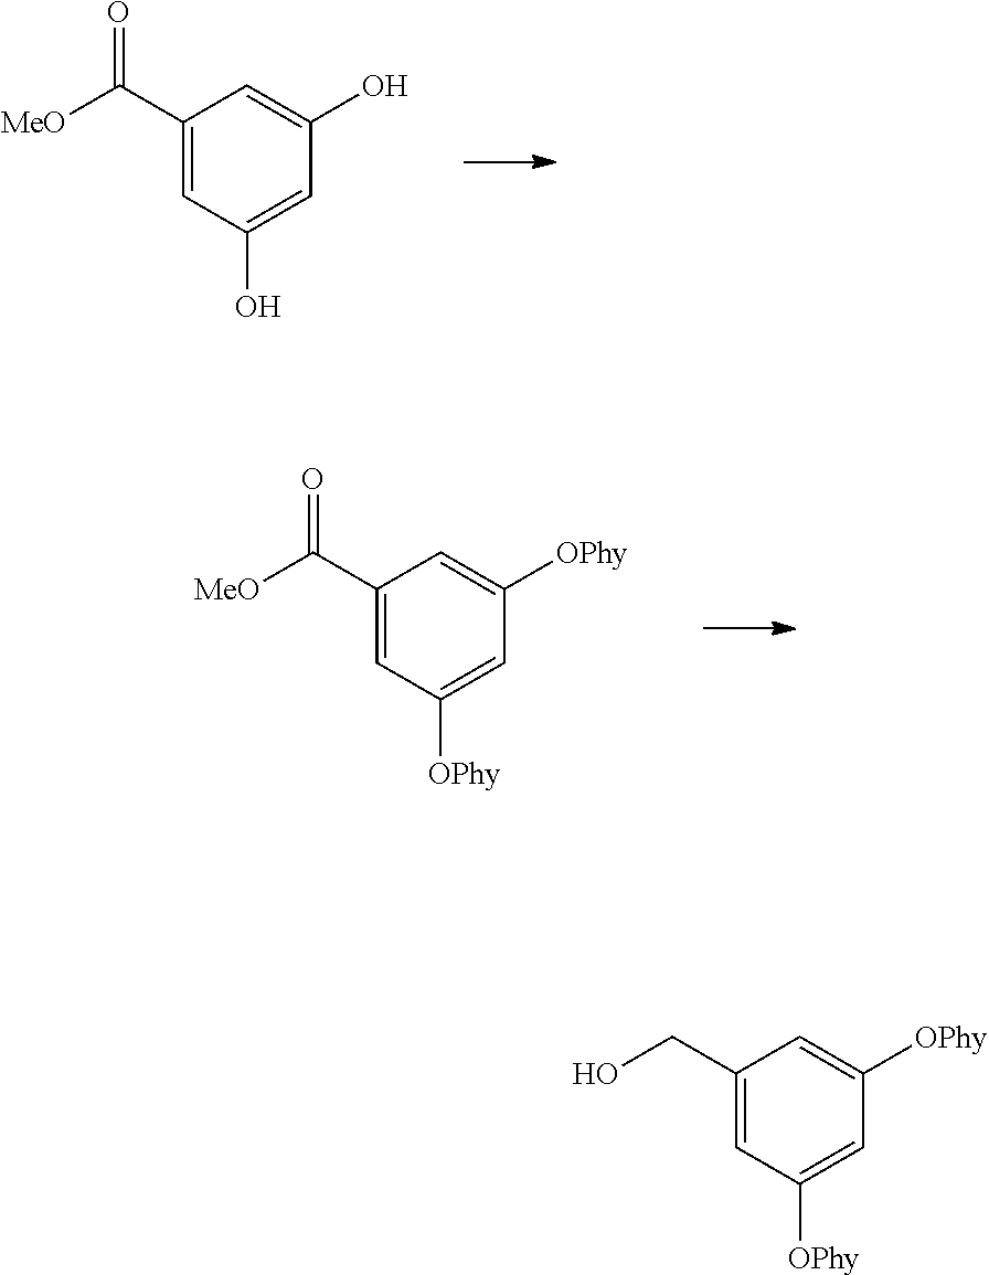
[MeO]C(C1=CC(O)=CC(O)=C1)=O.OCC1=CC([OPhy])=CC([OPhy])=C1.[MeO]C(C1=CC([OPhy])=CC([OPhy])=C1)=O
